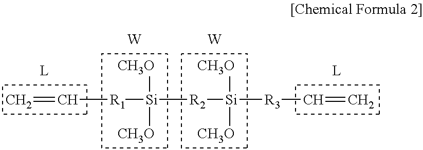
C=C[R1][Si]([R2][Si]([R3]C=C)([CH3O])[CH3O])([CH3O])[CH3O].[W].[W]
